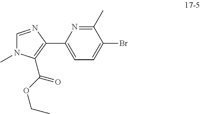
C1(C)=NC(C2=C(C(OCC)=O)N(C)C=N2)=CC=C1Br
